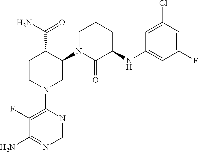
C1(F)=C(N2CC(N3C(=O)C(NC4=CC(F)=CC(Cl)=C4)CCC3)C(C(N)=O)CC2)N=CN=C1N
